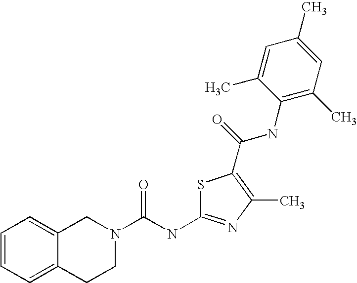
C1(C)=C(C(=O)NC2=C(C)C=C(C)C=C2C)SC(NC(N2CC3=CC=CC=C3CC2)=O)=N1
